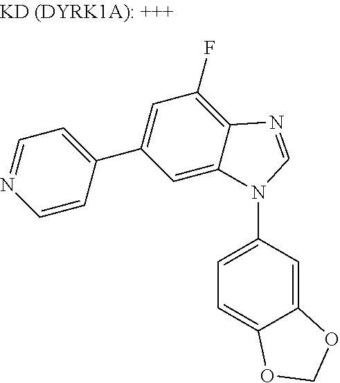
C1=C(N2C3=CC(C4=CC=NC=C4)=CC(F)=C3N=C2)C=C2C(=C1)OCO2
